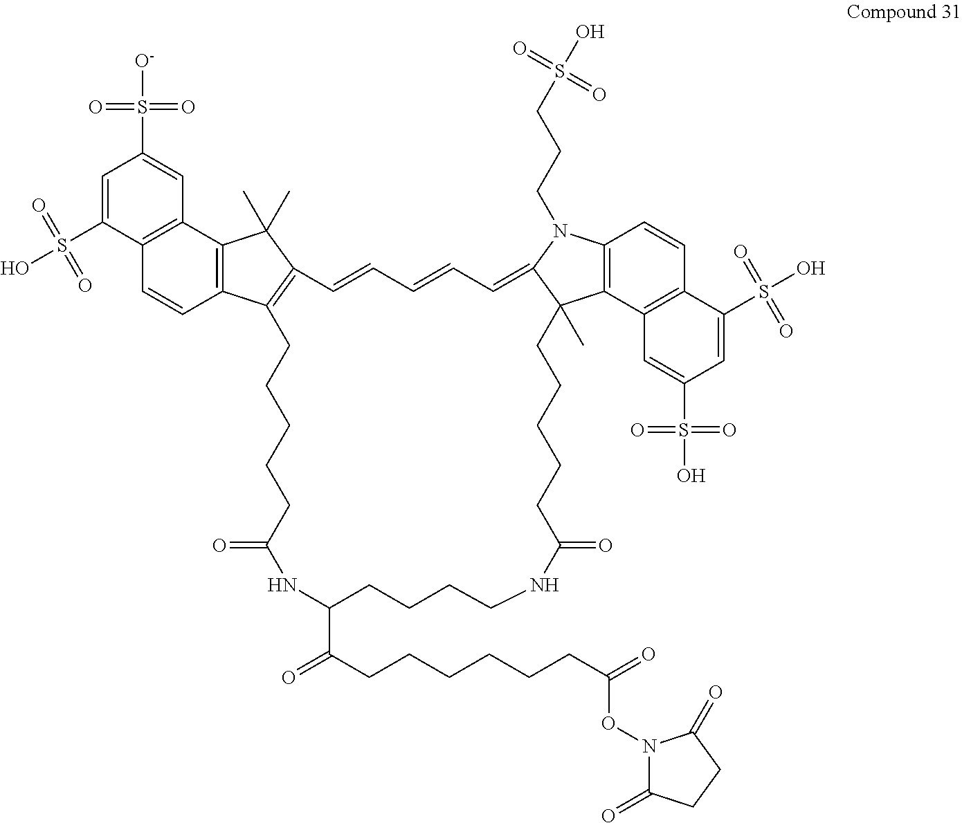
C12=C(C3=C(C=C1)C1=C(C3(C)C)C=CC=CC=C3N(CCCS(O)(=O)=O)C4=C(C3(C)CCCCCC(=O)NCCCCC(C(CCCCCCC(=O)ON3C(=O)CCC3=O)=O)NC(=O)CCCCC1)C1=C(C=C4)C(S(=O)(O)=O)=CC(S(O)(=O)=O)=C1)C=C(S([O-])(=O)=O)C=C2S(O)(=O)=O
